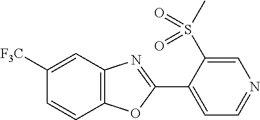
C1=C([F3C])C=CC2=C1N=C(C1=CC=NC=C1S(C)(=O)=O)O2
